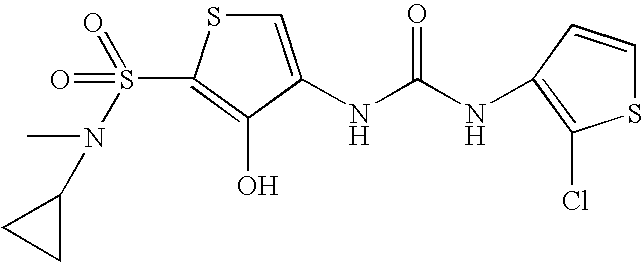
C1=C(NC(=O)NC2=C(Cl)SC=C2)C(O)=C(S(=O)(=O)N(C)C2CC2)S1
